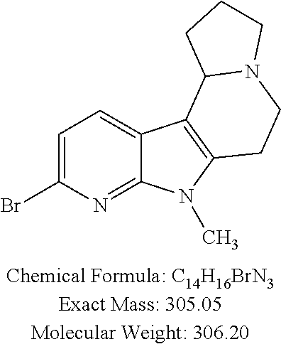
C1=C(Br)N=C2C(=C1)C1=C(N2C)CCN2C1CCC2
